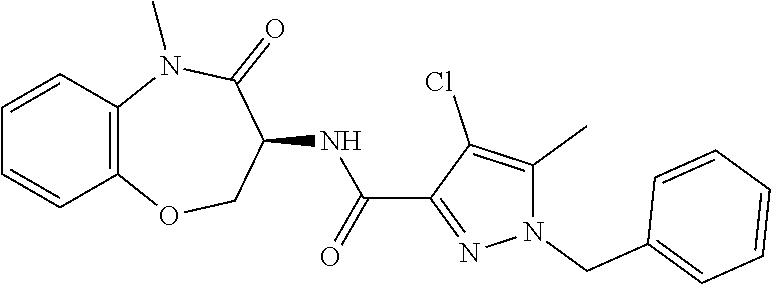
C12=C(N(C)C(=O)C(NC(C3=NN(CC4=CC=CC=C4)C(C)=C3Cl)=O)CO1)C=CC=C2
